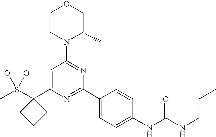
CS(C1(C2=CC(N3C(C)COCC3)=NC(C3=CC=C(NC(NCCC)=O)C=C3)=N2)CCC1)(O)O
